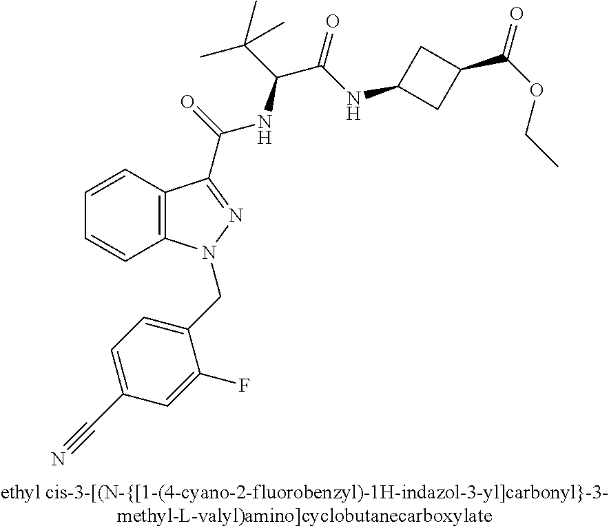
C1=CC2=C(C=C1)N(CC1=CC=C(C#N)C=C1F)N=C2C(=O)NC(C(C)(C)C)C(=O)NC1CC(C(OCC)=O)C1
